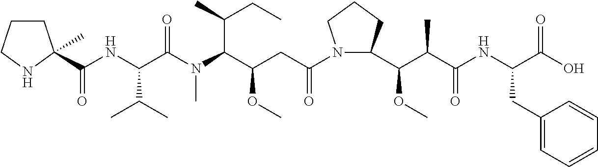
C(NC(C(N(C(C(CC(N1C(C(OC)C(C)C(=O)NC(CC2=CC=CC=C2)C(=O)O)CCC1)=O)OC)C(C)CC)C)=O)C(C)C)(=O)C1(C)CCCN1
